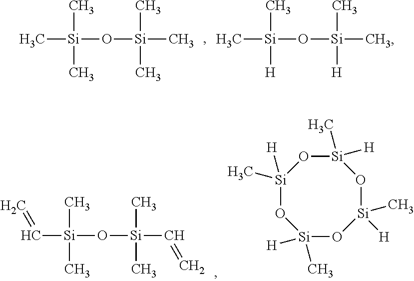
C[Si](O[Si](C)(C)C)(C)C.C[Si](O[Si](C)(C)[H])(C)O.C([Si](O[Si](C=C)(C)C)(C)C)=C.[Si]1(C)([H])O[Si]([H])(C)O[Si]([H])(C)O[Si](C)([H])O1
